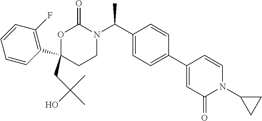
C1(CC(C)(O)C)(C2=C(F)C=CC=C2)CCN(C(C2=CC=C(C3=CC(=O)N(C4CC4)C=C3)C=C2)C)C(=O)O1
